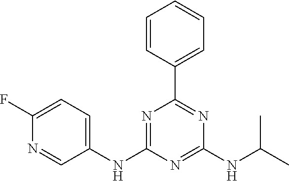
C1=CC(C2=NC(NC(C)C)=NC(NC3=CC=C(F)N=C3)=N2)=CC=C1
